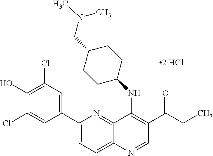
C1(C2=CC(Cl)=C(O)C(Cl)=C2)=CC=C2C(=N1)C(NC1CCC(CN(C)C)CC1)=C(C(=O)CC)C=N2
